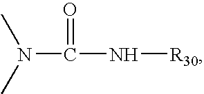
N([R30])C(N(C)C)=O
